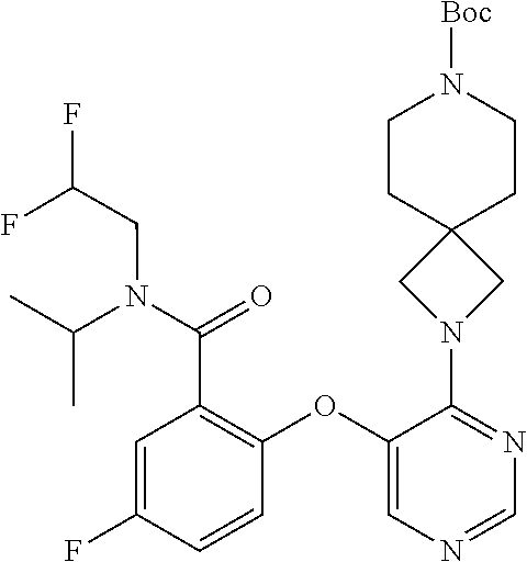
C1=C(F)C=CC(OC2=CN=CN=C2N2CC3(C2)CCN([Boc])CC3)=C1C(N(C(C)C)CC(F)F)=O
